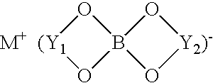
[M+  (Y1]1OB2(O1)O[Y2)-]O2
